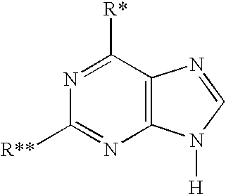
C1([R*])=NC([R**])=NC2=C1N=CN2[H]
